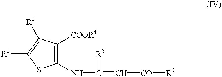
C1([COOR4])=C(NC(=C[CO][R3])[R5])SC([R2])=C1[R1]
